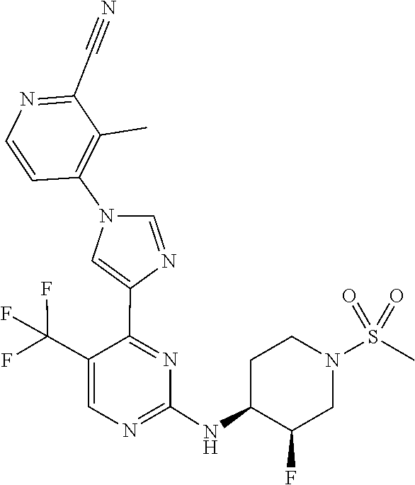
C1(NC2C(F)CN(S(=O)(=O)C)CC2)=NC=C(C(F)(F)F)C(C2=CN(C3=C(C)C(C#N)=NC=C3)C=N2)=N1
